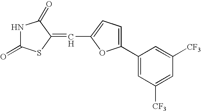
N1C(=O)SC(=CC2=CC=C(C3=CC([CF3])=CC([CF3])=C3)O2)C1=O
